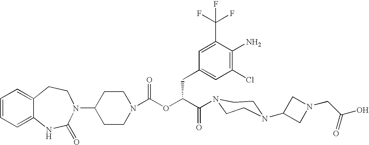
C12=CC=CC=C1NC(=O)N(C1CCN(C(OC(C(=O)N3CCN(C4CN(CC(O)=O)C4)CC3)CC3=CC(Cl)=C(N)C(C(F)(F)F)=C3)=O)CC1)CC2
